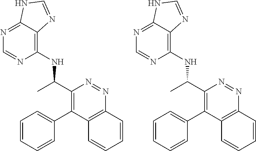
C1(NC(C2=C(C3=CC=CC=C3)C3=C(N=N2)C=CC=C3)C)=C2C(=NC=N1)NC=N2.C1(NC(C2=C(C3=CC=CC=C3)C3=C(N=N2)C=CC=C3)C)=C2C(=NC=N1)NC=N2
